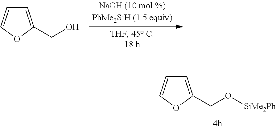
C1=C(CO)OC=C1.C1=C(CO[SiMe2Ph])OC=C1
